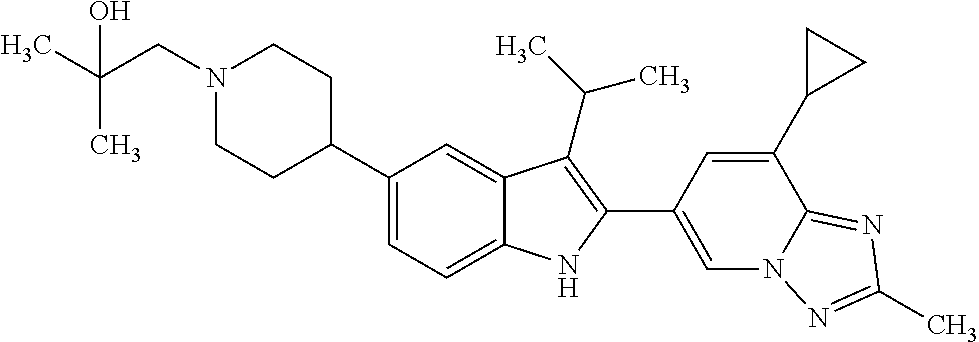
N1(CC(C)(C)O)CCC(C2=CC=C3C(=C2)C(C(C)C)=C(C2=CN4C(=NC(C)=N4)C(C4CC4)=C2)N3)CC1
